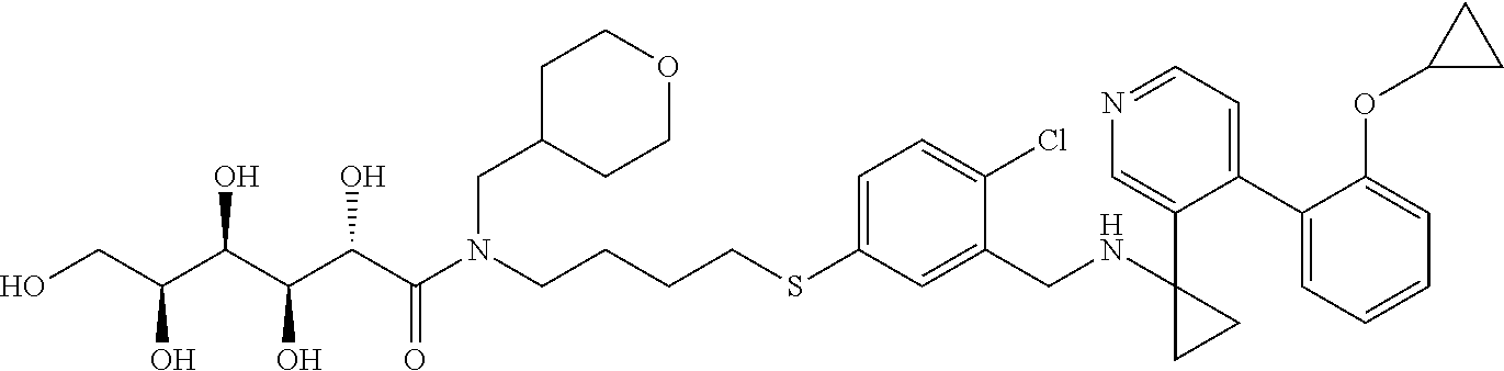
S(C1=CC=C(Cl)C(CNC2(C3=CN=CC=C3C3=CC=CC=C3OC3CC3)CC2)=C1)CCCCN(C(C(C(C(C(CO)O)O)O)O)=O)CC1CCOCC1
